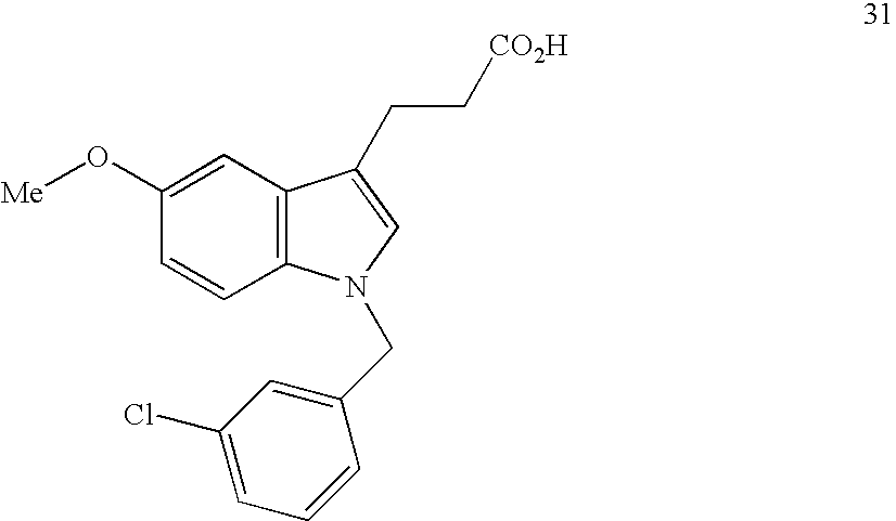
C1=C(O[Me])C=CC2=C1C(CC[CO2H])=CN2CC1=CC(Cl)=CC=C1
